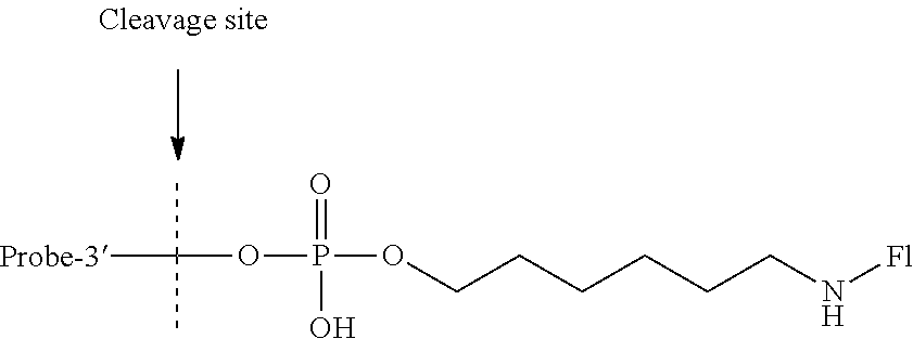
[Probe-3]C(C)(C)OP(=O)(OCCCCCCN[Fl])O
